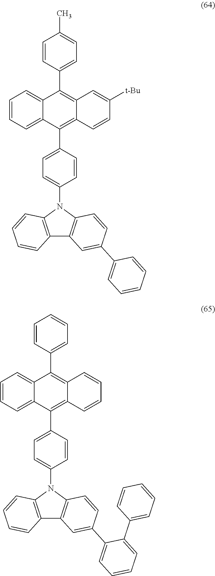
C12=C(C3=CC=C(N4C5=C(C6=C4C=CC(C4=CC=CC=C4)=C6)C=CC=C5)C=C3)C3=CC=CC=C3C(C3=CC=C(C)C=C3)=C1C=C([t-Bu])C=C2.C12=C(C3=CC=C(N4C5=C(C6=C4C=CC(C4=CC=CC=C4C4=CC=CC=C4)=C6)C=CC=C5)C=C3)C3=CC=CC=C3C(C3=CC=CC=C3)=C1C=CC=C2
